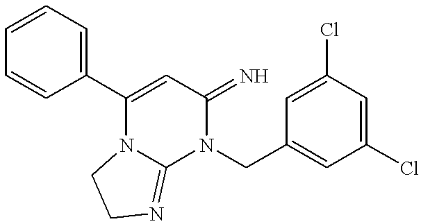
C1=CC=CC(C2=CC(=N)N(CC3=CC(Cl)=CC(Cl)=C3)C3=NCCN23)=C1
